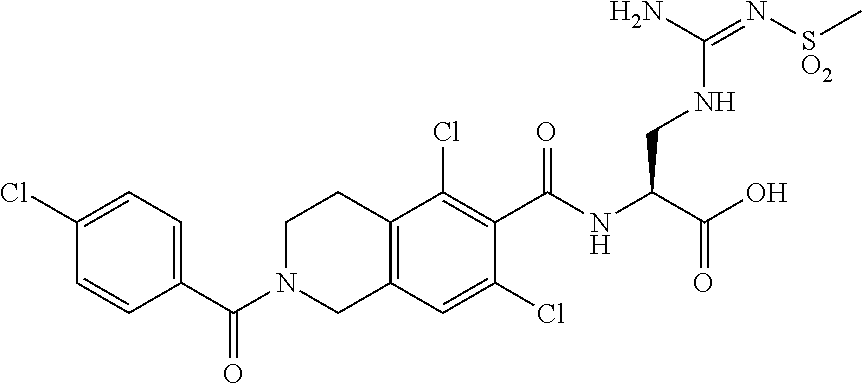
C1(Cl)=CC=C(C(N2CC3=C(CC2)C(Cl)=C(C(NC(C(O)=O)CNC(=N[SO2]C)N)=O)C(Cl)=C3)=O)C=C1
